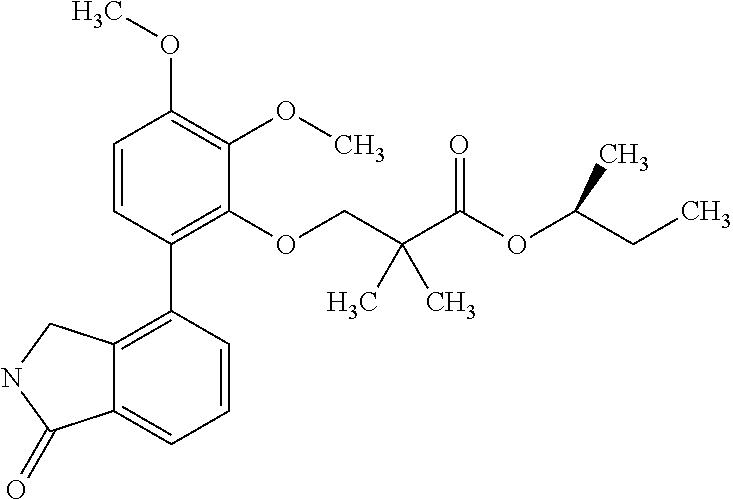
C1=CC(C2=C3C(=CC=C2)C(=O)NC3)=C(OCC(C(OC(CC)C)=O)(C)C)C(OC)=C1OC
